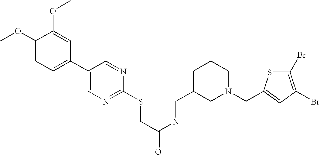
C1(OC)=CC=C(C2=CN=C(SCC(NCC3CN(CC4=CC(Br)=C(Br)S4)CCC3)=O)N=C2)C=C1OC
